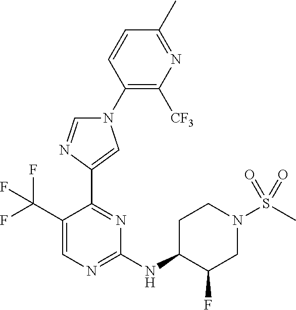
C1=CC(C)=NC([CF3])=C1N1C=NC(C2=NC(NC3C(F)CN(S(=O)(=O)C)CC3)=NC=C2C(F)(F)F)=C1
